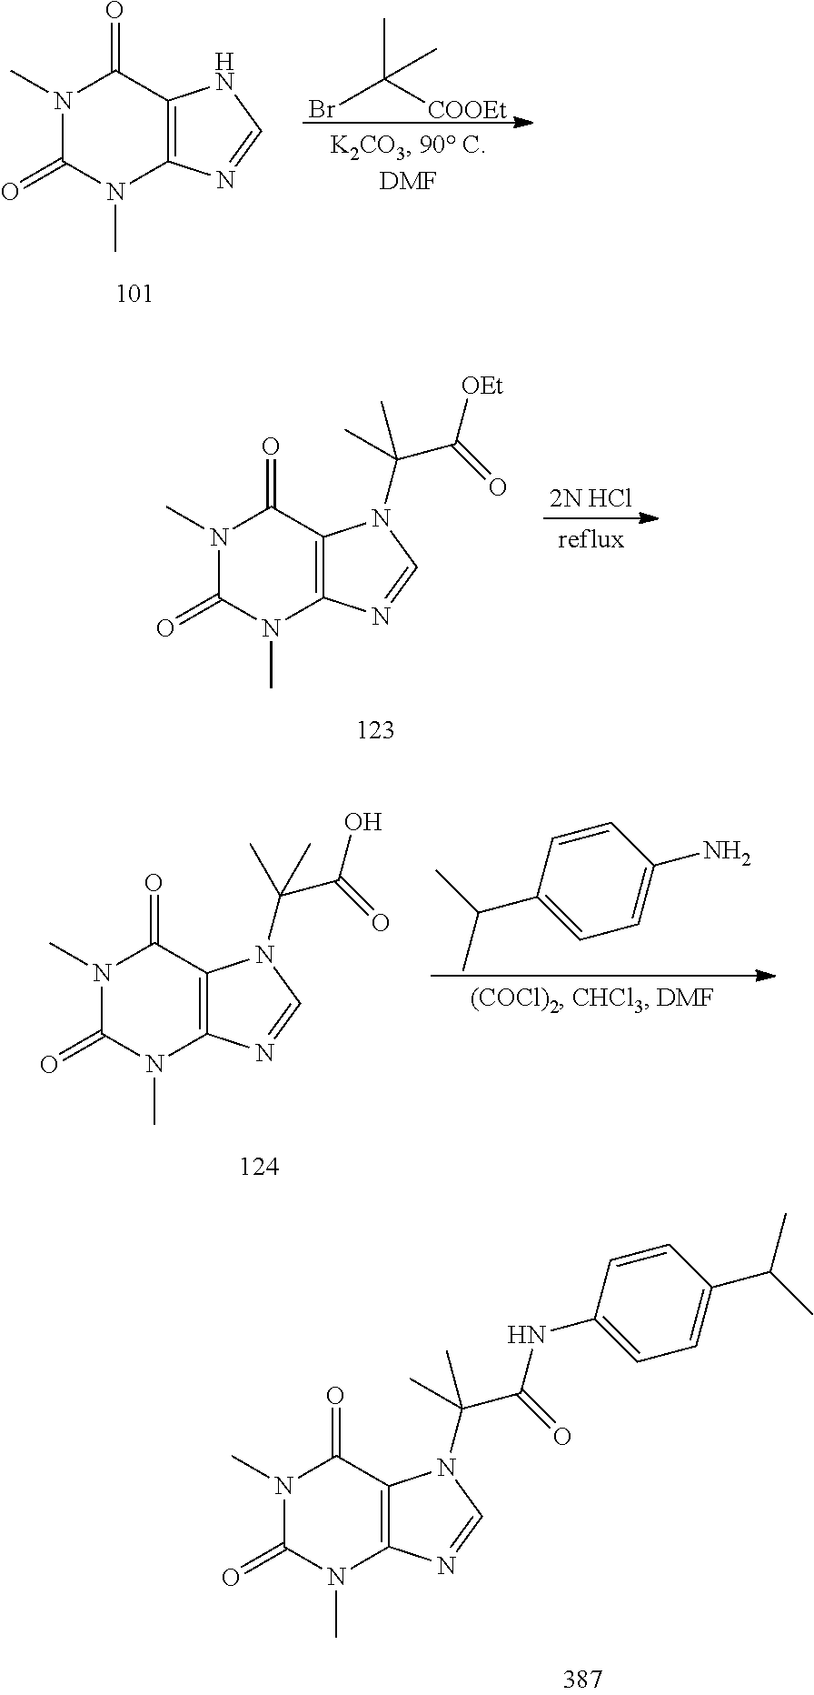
N1(C)C(=O)N(C)C2=C(C1=O)NC=N2.BrC([COOEt])(C)C.N1(C)C(=O)N(C)C2=C(C1=O)N(C(C(=O)[OEt])(C)C)C=N2.[2N HCl].N1(C)C(=O)N(C)C2=C(C1=O)N(C(C(=O)O)(C)C)C=N2.C1=C(N)C=CC(C(C)C)=C1.N1(C)C(=O)N(C)C2=C(C1=O)N(C(C(=O)NC1=CC=C(C(C)C)C=C1)(C)C)C=N2
